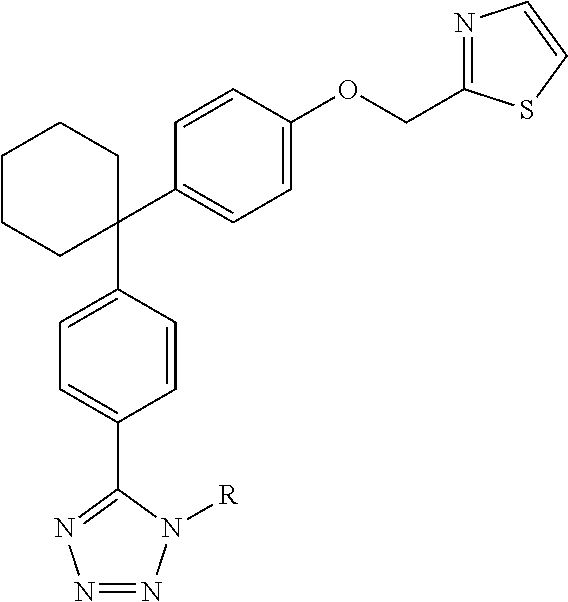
C1(C2=CC=C(OCC3=NC=CS3)C=C2)(C2=CC=C(C3=NN=NN3[R])C=C2)CCCCC1
